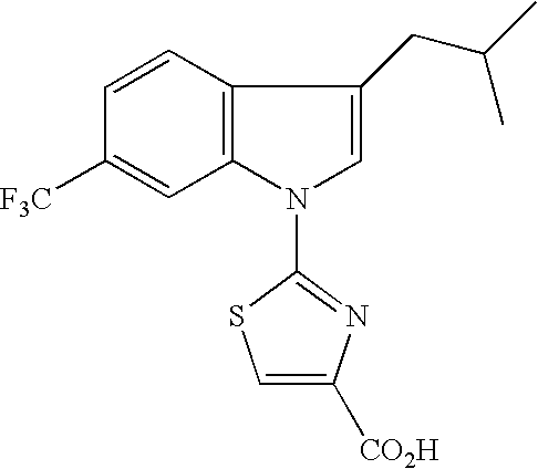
C12=C(C=CC([F3C])=C1)C(CC(C)C)=CN2C1=NC([CO2H])=CS1
